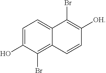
C1=C(O)C(Br)=C2C(=C1)C(Br)=C([OH])C=C2
